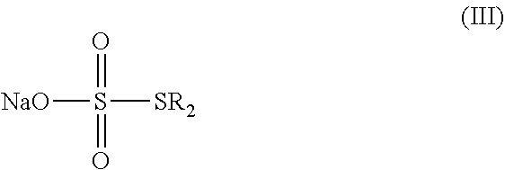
O=S(=O)([NaO])[SR2]
